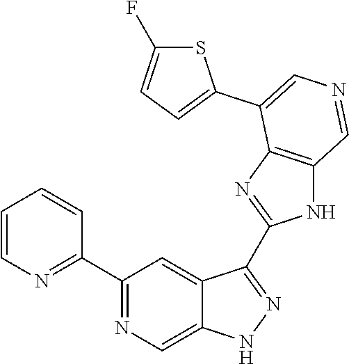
C1(C2=NC=CC=C2)=NC=C2C(=C1)C(C1=NC3=C(N1)C=NC=C3C1=CC=C(F)S1)=NN2
